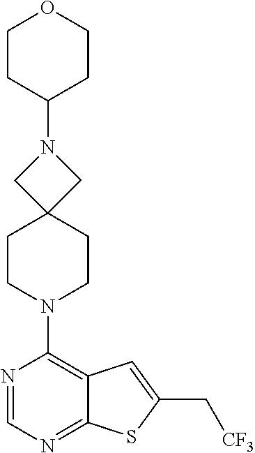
C12=NC=NC(N3CCC4(CC3)CN(C3CCOCC3)C4)=C1C=C(C[CF3])S2
